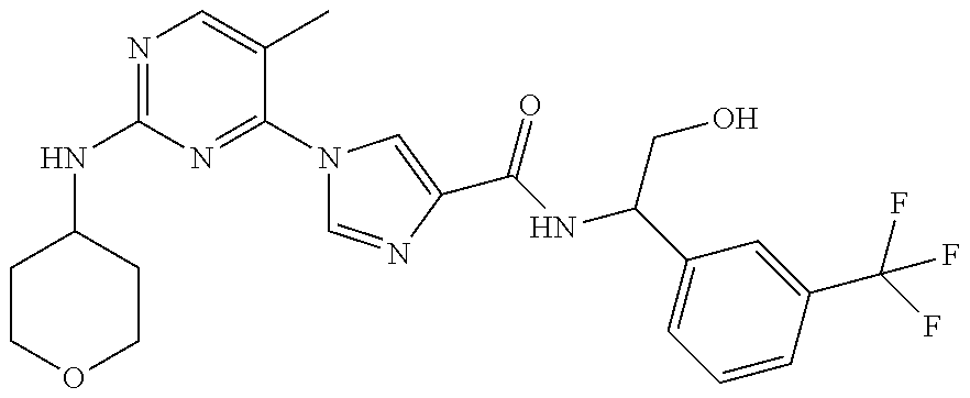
N(C1=NC=C(C)C(N2C=NC(C(=O)NC(CO)C3=CC=CC(C(F)(F)F)=C3)=C2)=N1)C1CCOCC1
